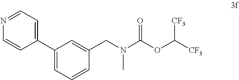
C1(CN(C)C(OC([CF3])[CF3])=O)=CC(C2=CC=NC=C2)=CC=C1
